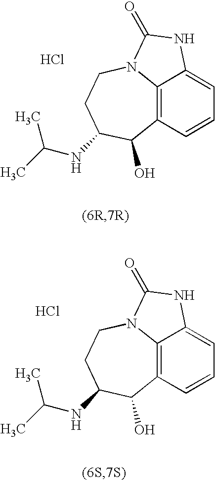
C12=C3C=CC=C1NC(=O)N2CCC(NC(C)C)C3O.Cl.C12=C3C=CC=C1NC(=O)N2CCC(NC(C)C)C3O.Cl
